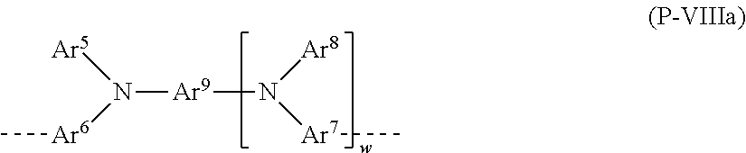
[Ar9](N([Ar6]C)[Ar5])N([Ar7]C)[Ar8]
